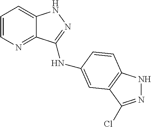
C1=CN=C2C(=C1)NN=C2NC1=CC2=C(NN=C2Cl)C=C1
